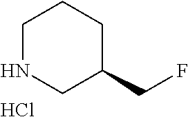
Cl.N1CC(CF)CCC1
